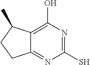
C12=NC(S)=NC(O)=C1C(C)CC2
